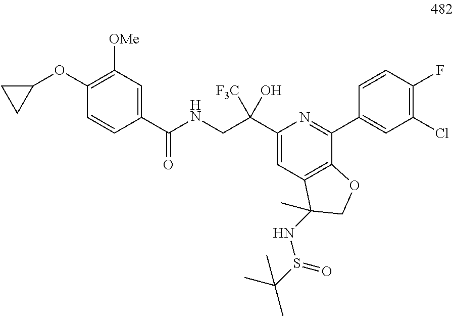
C1(C(NCC(C2=CC3=C(C(C4=CC(Cl)=C(F)C=C4)=N2)OCC3(NS(C(C)(C)C)=O)C)([F3C])O)=O)=CC([OMe])=C(OC2CC2)C=C1
